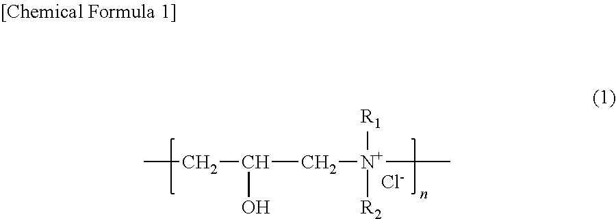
CCC(C[N+](C)([R1])[R2])O.[Cl-]
